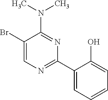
N(C1=NC(C2=CC=CC=C2O)=NC=C1Br)(C)C
